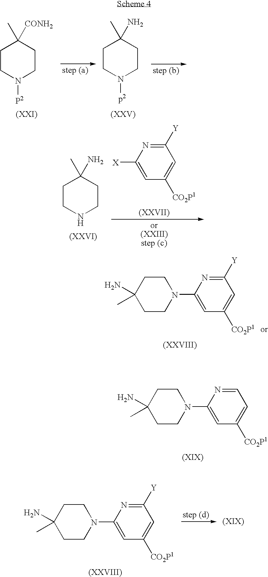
C1CC(N)(C)CCN1C1=CC([CO2P1])=CC([Y])=N1.C1CC(N)(C)CCN1C1=CC([CO2P1])=CC=N1.C1CN([P2])CCC1(C)[CONH2].C1CN([p2])CCC1(C)N.[X]C1=CC([CO2P1])=CC([Y])=N1.C1CNCCC1(C)N.C1CC(N)(C)CCN1C1=CC([CO2P1])=CC([Y])=N1
